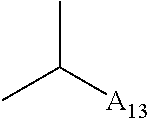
CC([A13])C
